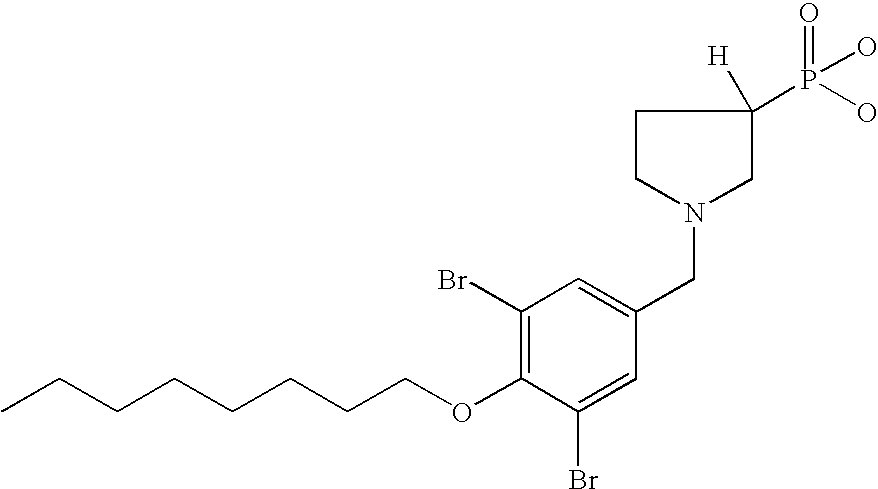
C1(Br)=C(OCCCCCCCC)C(Br)=CC(CN2CC([H])(P(O)(O)=O)CC2)=C1
